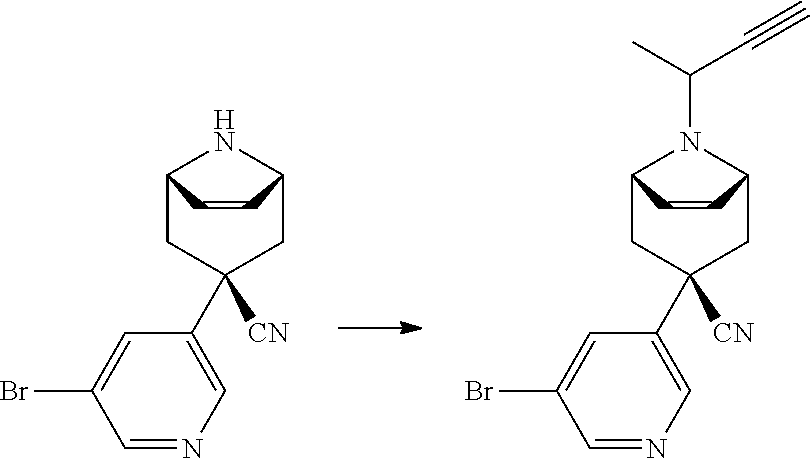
C1([CN])(C2=CN=CC(Br)=C2)CC2NC(C1)C=C2.C1([CN])(C2=CN=CC(Br)=C2)CC2N(C(C#C)C)C(C1)C=C2
